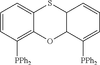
C1=CC([PPh2])=C2C(=C1)SC1C(O2)C([PPh2])=CC=C1
